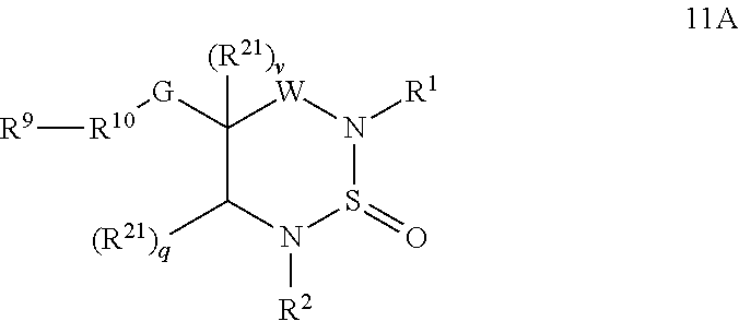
C1([G][R10][R9])([(R21)v])C([(R21)q])N([R2])S(=O)N([R1])[W]1
